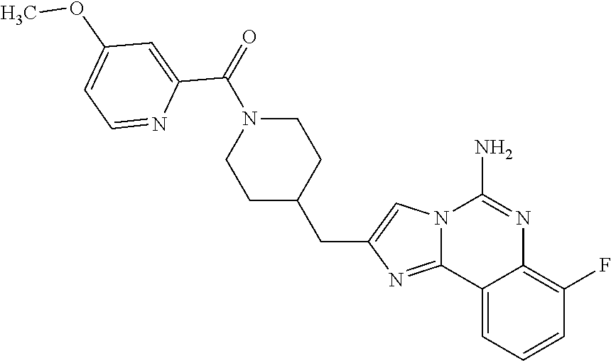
C12=CC=CC(F)=C1N=C(N)N1C2=NC(CC2CCN(C(=O)C3=CC(OC)=CC=N3)CC2)=C1
